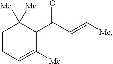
C1CC=C([Me])C(C(C=C[Me])=O)C1([Me])[Me]
